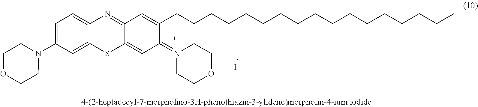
C1=C(N2CCOCC2)C=C2C(=C1)N=C1C(=CC(=N3CCOCC3)C(CCCCCCCCCCCCCCCCC)=C1)S2.I.[-]
